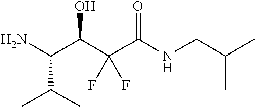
NC(C(C(C(NCC(C)C)=O)(F)F)O)C(C)C
